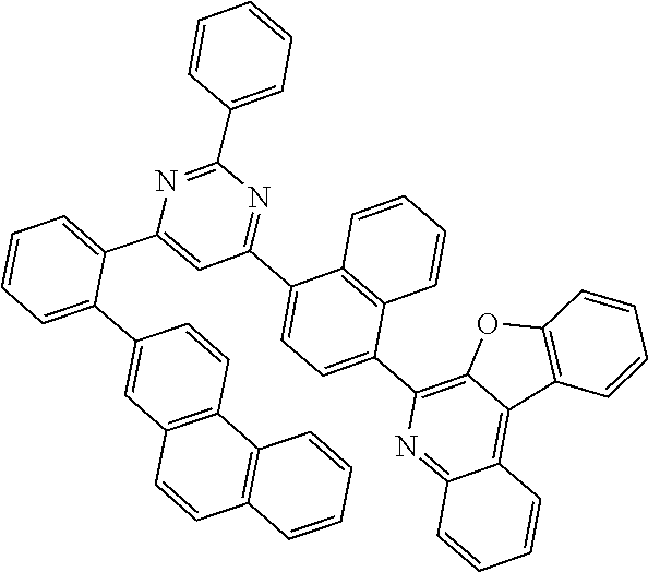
C1=CC2=C(C=C1C1=CC=CC=C1C1=CC(C3=CC=C(C4=C5C(=C6C(=N4)C=CC=C6)C4=C(O5)C=CC=C4)C4=C3C=CC=C4)=NC(C3=CC=CC=C3)=N1)C=CC1=C2C=CC=C1
